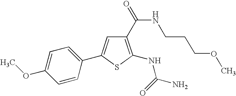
C1=C(OC)C=CC(C2=CC(C(=O)NCCCOC)=C(NC(=O)N)S2)=C1
